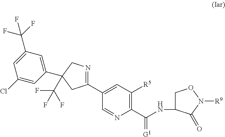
C(NC1CON([R9])C1=O)(C1=C([R5])C=C(C2=NCC(C3=CC(C(F)(F)F)=CC(Cl)=C3)(C(F)(F)F)C2)C=N1)=[G1]
